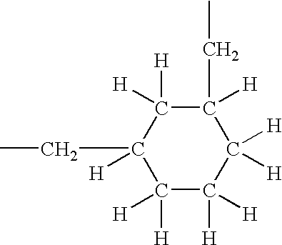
C1(CC)([H])C([H])([H])C([H])([H])C([H])([H])C(CC)([H])C1([H])[H]
